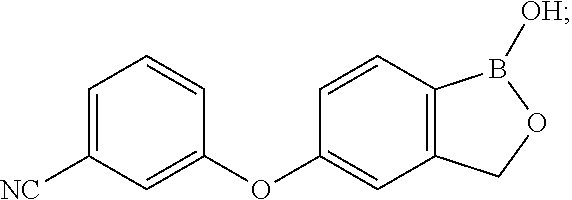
C1=CC2=C(C=C1OC1=CC([NC])=CC=C1)COB2[OH]
